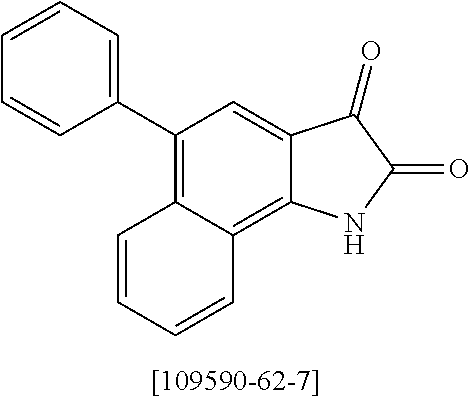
C1=CC=CC(C2=C3C(=C4C(=C2)C(=O)C(=O)N4)C=CC=C3)=C1
